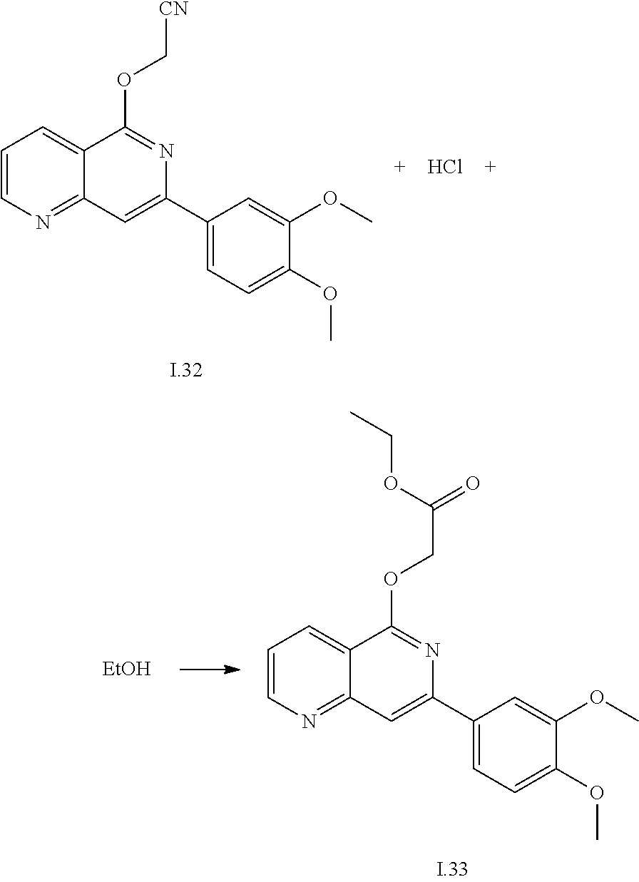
C1=CN=C2C(=C1)C(OC[CN])=NC(C1=CC=C(OC)C(OC)=C1)=C2.Cl.C1=CN=C2C(=C1)C(OCC(=O)OCC)=NC(C1=CC=C(OC)C(OC)=C1)=C2.[EtOH]
